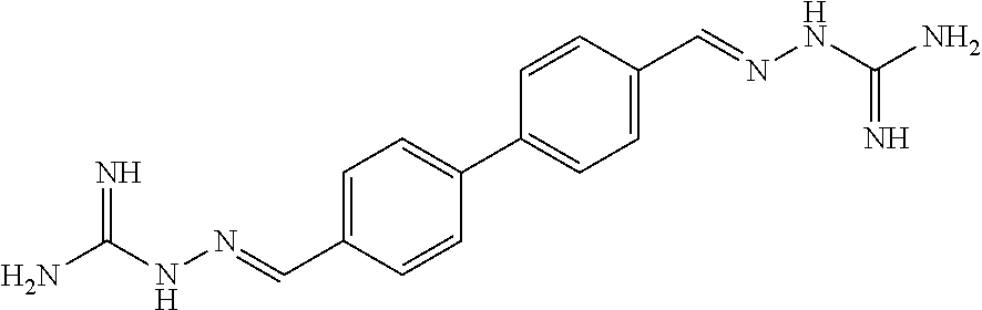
NC(=N)NN=CC1=CC=C(C2=CC=C(C=NNC(=N)N)C=C2)C=C1
